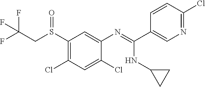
FC(CS(C1=C(Cl)C=C(Cl)C(N=C(C2=CN=C(Cl)C=C2)NC2CC2)=C1)=O)(F)F
